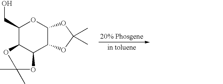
C1(CO)C2C(C3C(O1)OC(C)(C)O3)OC(C)(C)O2
